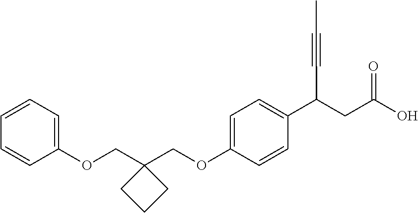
C1(OCC2(COC3=CC=C(C(CC(O)=O)C#CC)C=C3)CCC2)=CC=CC=C1
